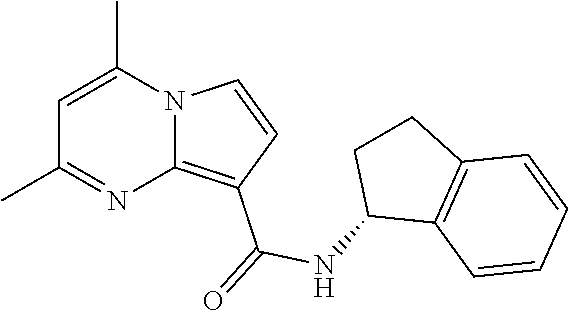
C1=C(C)N2C(=C(C(=O)NC3CCC4=C3C=CC=C4)C=C2)N=C1C
